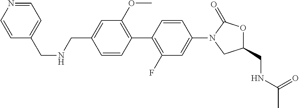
C1(CNCC2=CC=NC=C2)=CC(OC)=C(C2=C(F)C=C(N3CC(CNC(C)=O)OC3=O)C=C2)C=C1
